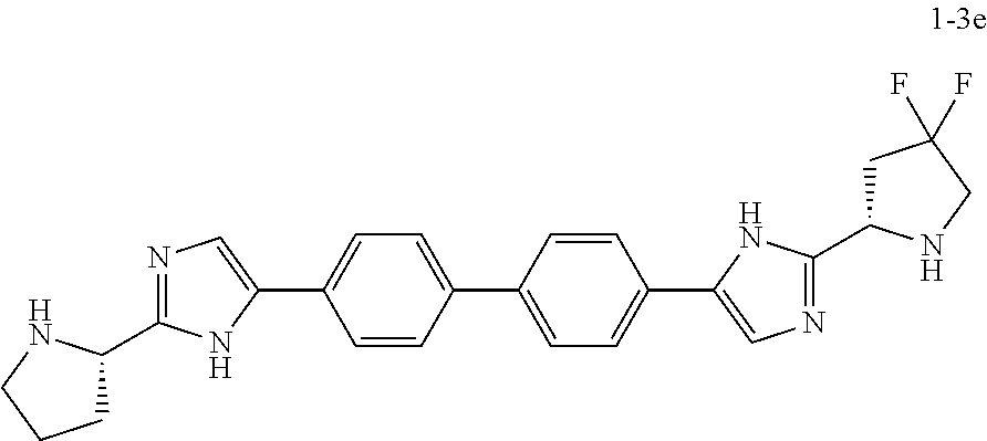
C1=CC(C2=CN=C(C3CC(F)(F)CN3)N2)=CC=C1C1=CC=C(C2=CN=C(C3CCCN3)N2)C=C1
